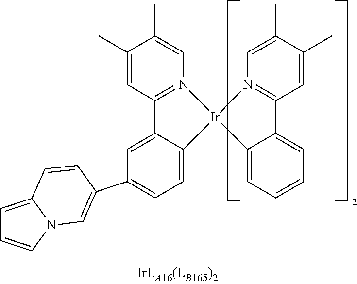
C1(C)=CC2=N(C=C1C)[Ir]1(C3=CC=C(C4=CN5C(=CC=C5)C=C4)C=C23)N2=C(C=C(C)C(C)=C2)C2=CC=CC=C21
